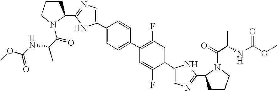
C1CCN(C(=O)C(NC(OC)=O)C)C1C1=NC=C(C2=CC=C(C3=C(F)C=C(C4=CN=C(C5CCCN5C(C(NC(OC)=O)C)=O)N4)C(F)=C3)C=C2)N1
